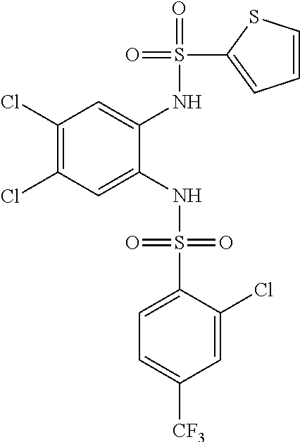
C1(Cl)=C(Cl)C=C(NS(=O)(=O)C2=CC=C([CF3])C=C2Cl)C(NS(=O)(C2=CC=CS2)=O)=C1
